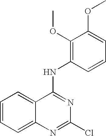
C1=CC=C2C(=C1)C(NC1=C(OC)C(OC)=CC=C1)=NC(Cl)=N2
